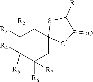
C1([R3])([R2])C([R4])([R5])C([R6])([R7])CC2(C1)OC(=O)C([R1])S2
